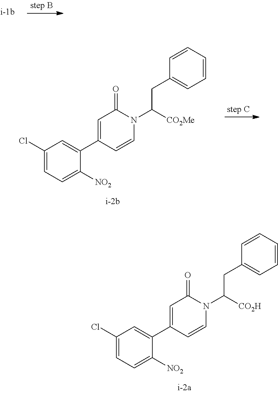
C1=C(C2=CC(Cl)=CC=C2[NO2])C=CN(C([CO2Me])CC2=CC=CC=C2)C1=O.C1=C(C2=CC(Cl)=CC=C2[NO2])C=CN(C([CO2H])CC2=CC=CC=C2)C1=O
